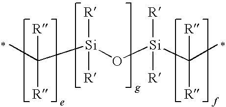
C([R])(C)([Si](O[Si](C(C)([R])[R])([R])[R])([R])[R])[R]
